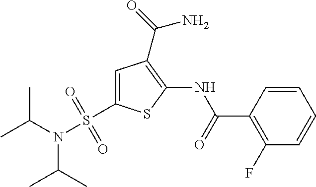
C1=CC(C(=O)NC2=C(C(=O)N)C=C(S(N(C(C)C)C(C)C)(=O)=O)S2)=C(F)C=C1
